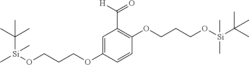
C1=C(OCCCO[Si](C)(C(C)(C)C)C)C=CC(OCCCO[Si](C(C)(C)C)(C)C)=C1C([H])=O
